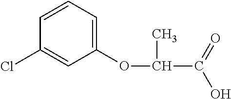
C1(OC(C(O)=O)C)=CC=CC(Cl)=C1
